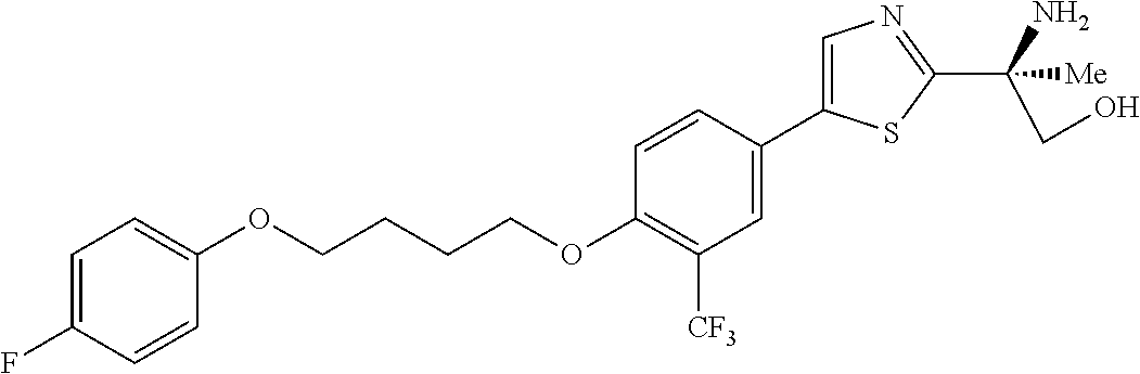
O(CCCCOC1=C([CF3])C=C(C2=CN=C(C(N)(CO)[Me])S2)C=C1)C1=CC=C(F)C=C1
